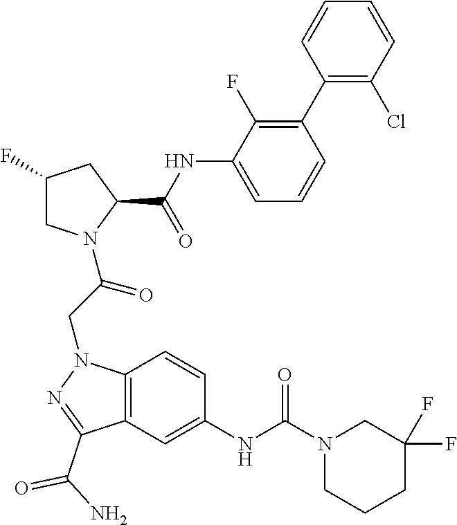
C1(NC(C2CC(F)CN2C(CN2C3=C(C(C(N)=O)=N2)C=C(NC(N2CC(F)(F)CCC2)=O)C=C3)=O)=O)=CC=CC(C2=C(Cl)C=CC=C2)=C1F
